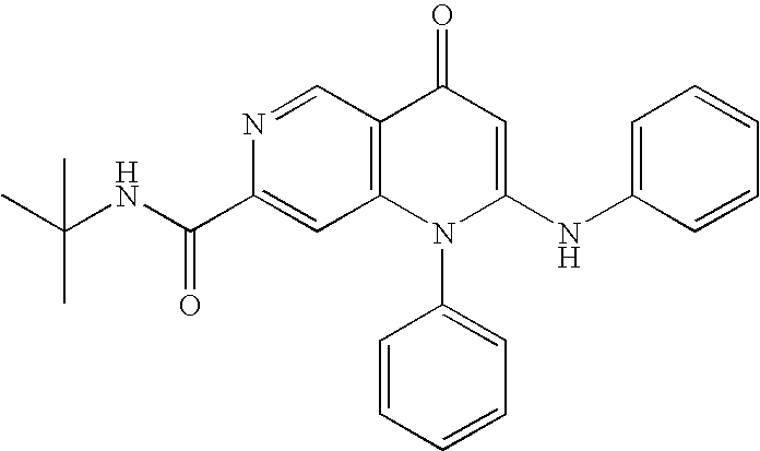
CC(NC(=O)C1=CC2=C(C=N1)C(=O)C=C(NC1=CC=CC=C1)N2C1=CC=CC=C1)(C)C
